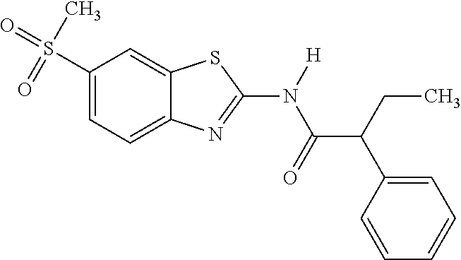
C1(S(=O)(C)=O)=CC=C2C(=C1)SC(N(C(C(C1=CC=CC=C1)CC)=O)[H])=N2
